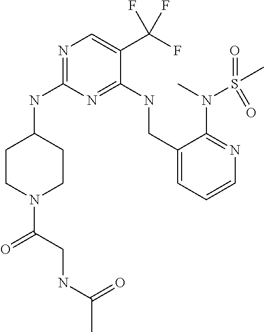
C1CC(NC2=NC=C(C(F)(F)F)C(NCC3=CC=CN=C3N(C)S(=O)(C)=O)=N2)CCN1C(CNC(C)=O)=O
